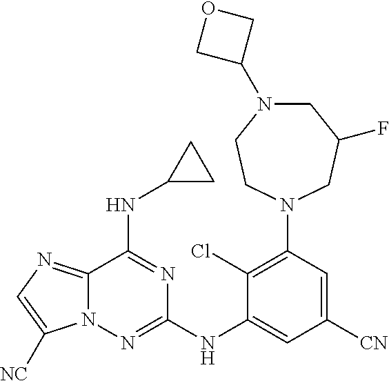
C12=NC=C([NC])N1N=C(NC1=CC([CN])=CC(N3CC(F)CN(C4COC4)CC3)=C1Cl)N=C2NC1CC1
